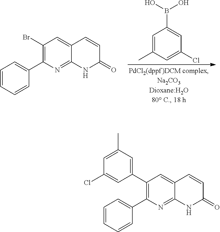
C1=C(C)C=C(Cl)C=C1B(O)O.C1(Br)=C(C2=CC=CC=C2)N=C2C(=C1)C=CC(=O)N2.C1(C2=CC(C)=CC(Cl)=C2)=C(C2=CC=CC=C2)N=C2C(=C1)C=CC(=O)N2
